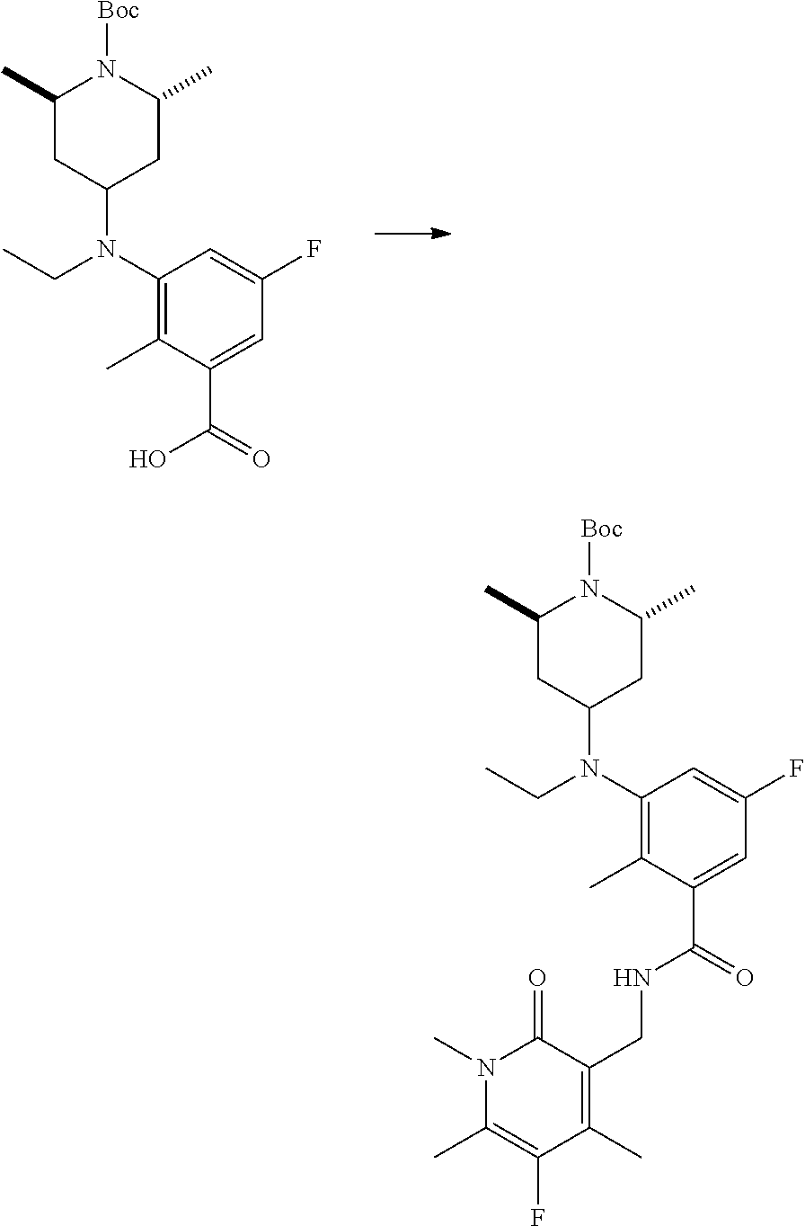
C1(C)CC(N(C2=C(C)C(C(=O)O)=CC(F)=C2)CC)CC(C)N1[Boc].C1(C)CC(N(C2=C(C)C(C(=O)NCC3=C(C)C(F)=C(C)N(C)C3=O)=CC(F)=C2)CC)CC(C)N1[Boc]
